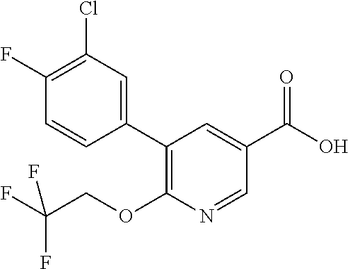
C1(F)=C(Cl)C=C(C2=C(OCC(F)(F)F)N=CC(C(O)=O)=C2)C=C1
